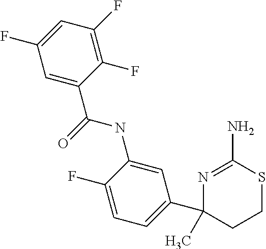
N1=C(N)SCCC1(C)C1=CC=C(F)C(NC(C2=CC(F)=CC(F)=C2F)=O)=C1
